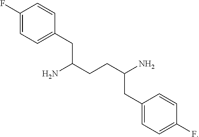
C1(CC(N)CCC(N)CC2=CC=C(F)C=C2)=CC=C(F)C=C1
